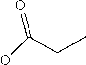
C(CC)(=O)O
